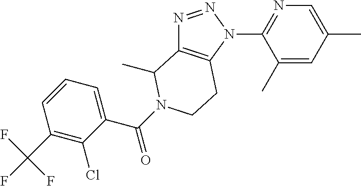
N1=NN(C2=NC=C(C)C=C2C)C2=C1C(C)N(C(C1=CC=CC(C(F)(F)F)=C1Cl)=O)CC2
